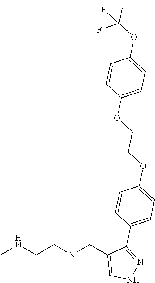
CNCCN(CC1=CNN=C1C1=CC=C(OCCOC2=CC=C(OC(F)(F)F)C=C2)C=C1)C
